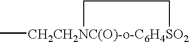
C[CH2CH2NC(O)-o-C6H4SO2]1CC1
